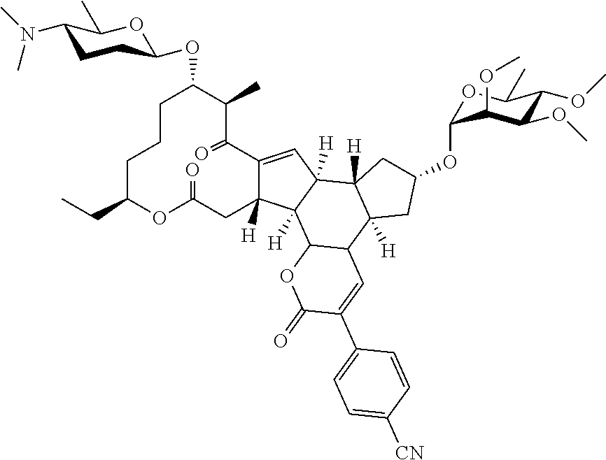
C12=CC3([H])C([H])(C1([H])CC(=O)OC(CC)CCCC(OC1CCC(N(C)C)C(C)O1)C(C)C2=O)C1C(C2([H])C3([H])CC(OC3OC(C)C(OC)C(OC)C3OC)C2)C=C(C2=CC=C([CN])C=C2)C(=O)O1
